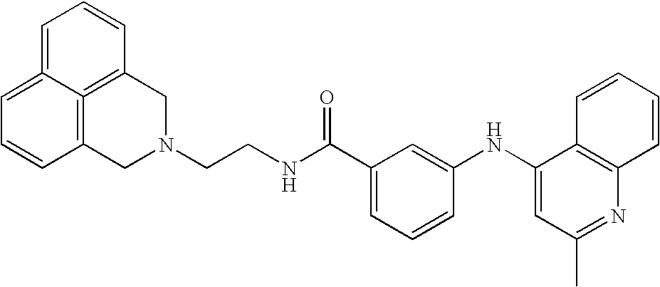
C1=CC2=C3=C(CN(CCNC(C4=CC=CC(NC5=CC(C)=NC6=C5C=CC=C6)=C4)=O)C2)C=CC=C3=C1
